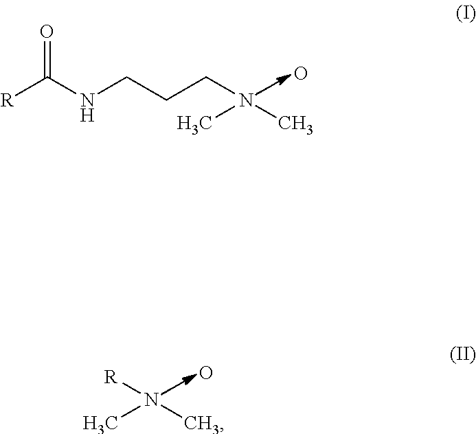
[R]C(NCCCN(C)C)=O.O.[R]N(C)C.O
